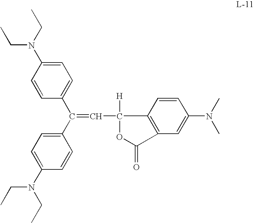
C1=C(N(CC)CC)C=CC(C(C2=CC=C(N(CC)CC)C=C2)=CC2([H])OC(=O)C3=C2C=CC(N(C)C)=C3)=C1
